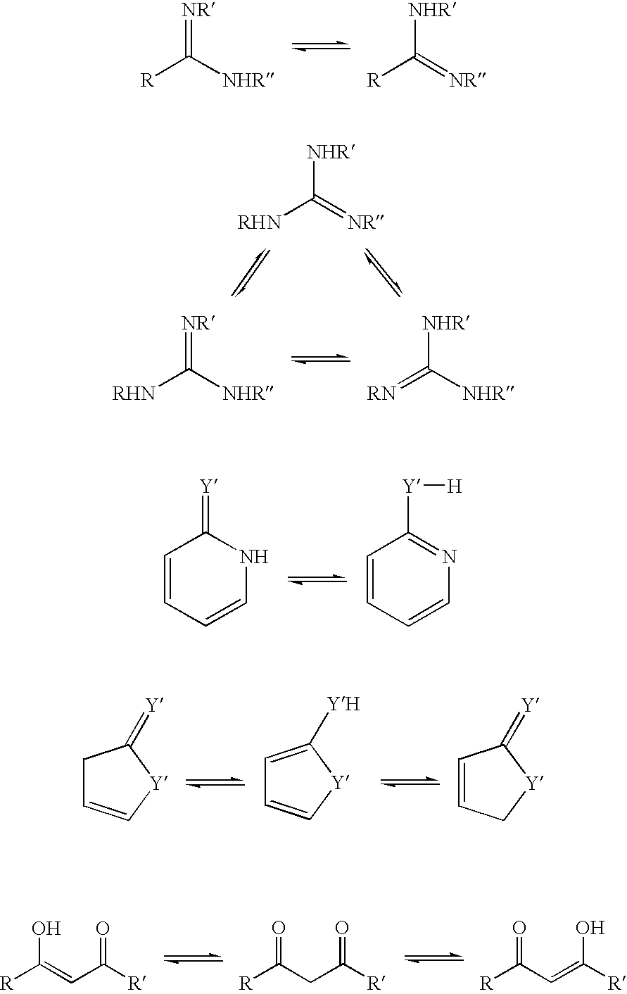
[R]C([NHR])=[NR].[R]C(=[NR])[NHR].[RHN]C([NHR])=[NR].[RN]=C([NHR])[NHR].[RHN]C(=[NR])[NHR].C1=CC=CNC1=[Y].C1=CC=CN=C1[Y][H].C1C=C[Y]C1=[Y].C1=C([YH])[Y]C=C1.C1=CC[Y]C1=[Y].[R]C(O)=CC(=O)[R].[R]C(=O)CC(=O)[R].[R]C(=O)C=C(O)[R]
